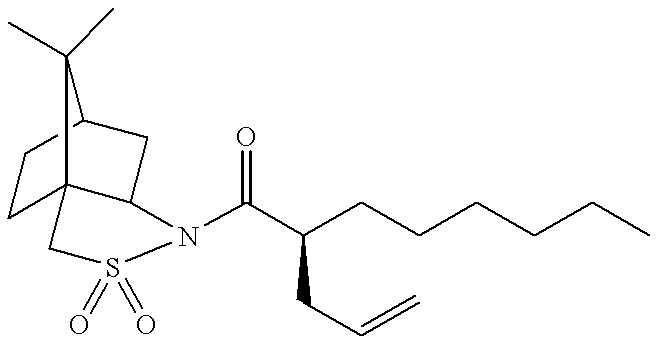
N1(C(C(CCCCCC)CC=C)=O)C2CC3CCC2(CS1(=O)=O)C3(C)C
